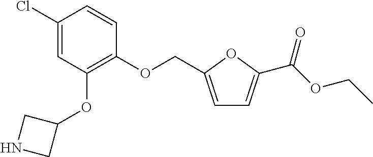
C1(Cl)=CC(OC2CNC2)=C(OCC2=CC=C(C(OCC)=O)O2)C=C1
